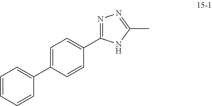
C1=C(C2=CC=CC=C2)C=CC(C2=NN=C(C)N2)=C1
